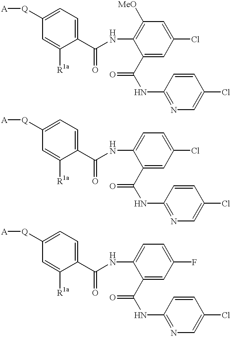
[A][Q]C1=CC=C(C(NC2=C([MeO])C=C(Cl)C=C2C(NC2=NC=C(Cl)C=C2)=O)=O)C([R1a])=C1.[A][Q]C1=CC=C(C(NC2=CC=C(Cl)C=C2C(NC2=NC=C(Cl)C=C2)=O)=O)C([R1a])=C1.[A][Q]C1=CC=C(C(NC2=CC=C(F)C=C2C(NC2=NC=C(Cl)C=C2)=O)=O)C([R1a])=C1
